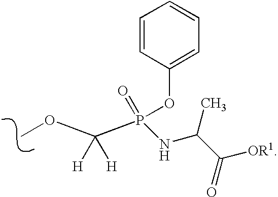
C(P(=O)(OC1=CC=CC=C1)NC(C([OR1])=O)C)([H])([H])OC
